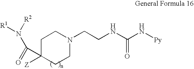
C1C([Z])(C(=O)N([R2])[R1])CCN(CCNC(N[Py])=O)C1
